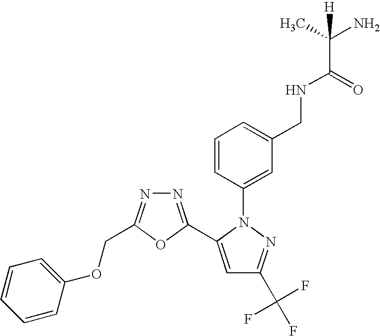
N1=C(C2=CC(C(F)(F)F)=NN2C2=CC(CNC(C(C)(N)[H])=O)=CC=C2)OC(COC2=CC=CC=C2)=N1
